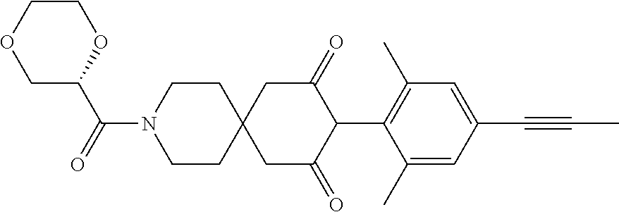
C1CN(C(=O)C2COCCO2)CCC12CC(=O)C(C1=C(C)C=C(C#CC)C=C1C)C(=O)C2
